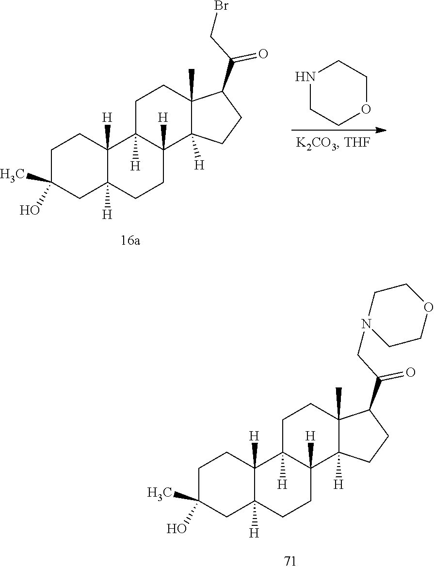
C1C(C)(O)CC2([H])C([H])(C1)C1([H])C([H])(CC2)C2([H])C(C)(CC1)C(C(CBr)=O)CC2.N1CCOCC1.C1C(C)(O)CC2([H])C([H])(C1)C1([H])C([H])(CC2)C2([H])C(C)(CC1)C(C(CN1CCOCC1)=O)CC2
